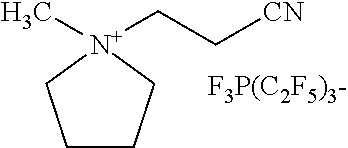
C1CC[N+](C)(CC[CN])C1.[F3P(C2F5)3-]
